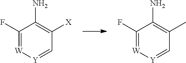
C1(F)=[W][Y]=CC([X])=C1N.C1(F)=[W][Y]=CC(C)=C1N
